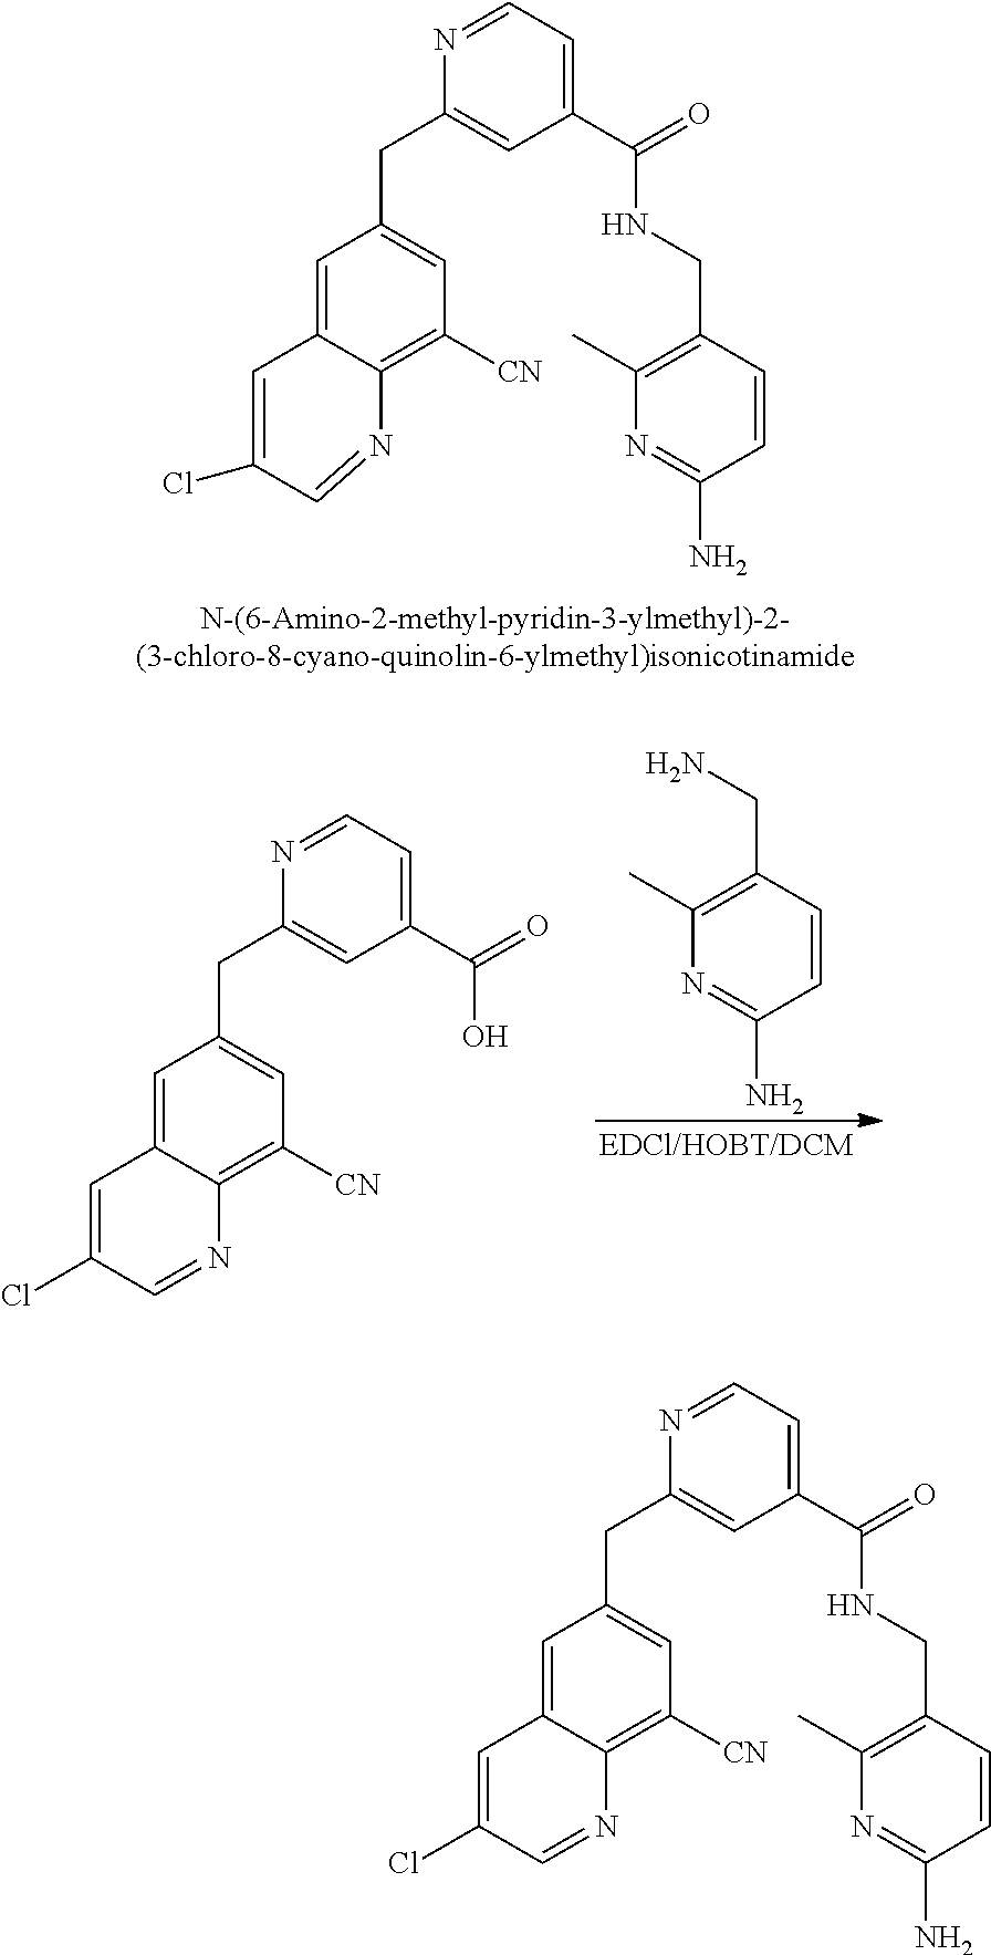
C1(C(=O)NCC2=C(C)N=C(N)C=C2)=CC=NC(CC2=CC([CN])=C3C(=C2)C=C(Cl)C=N3)=C1.C1(C(=O)O)=CC=NC(CC2=CC([CN])=C3C(=C2)C=C(Cl)C=N3)=C1.NCC1=C(C)N=C(N)C=C1.C1(C(=O)NCC2=C(C)N=C(N)C=C2)=CC=NC(CC2=CC([CN])=C3C(=C2)C=C(Cl)C=N3)=C1
